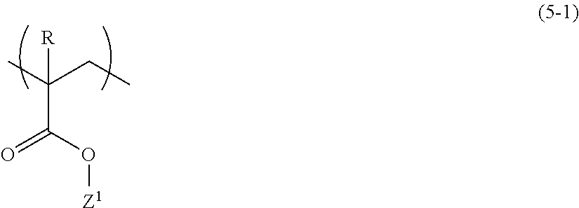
C(C(O[Z1])=O)(C)(CC)[R]
